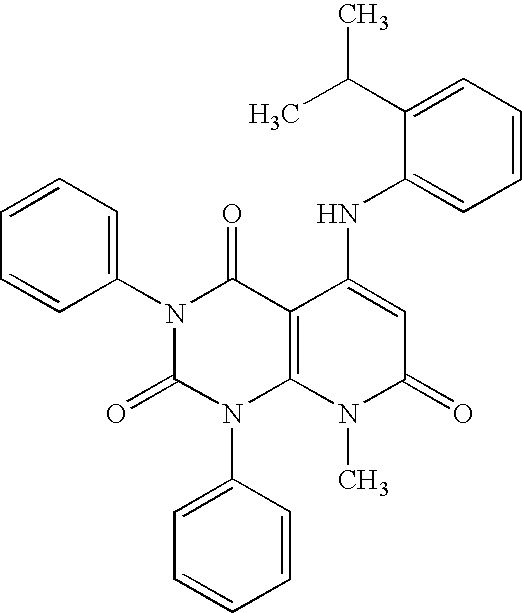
N1(C2=CC=CC=C2)C(=O)N(C2=CC=CC=C2)C2=C(C1=O)C(NC1=CC=CC=C1C(C)C)=CC(=O)N2C
